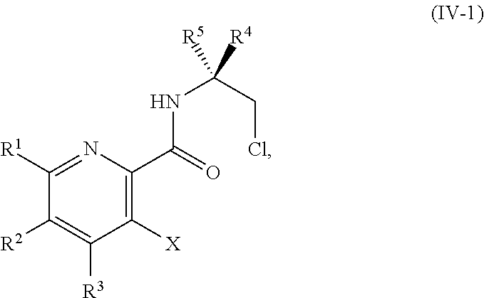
C1([R2])=C([R3])C([X])=C(C(NC(CCl)([R4])[R5])=O)N=C1[R1]
